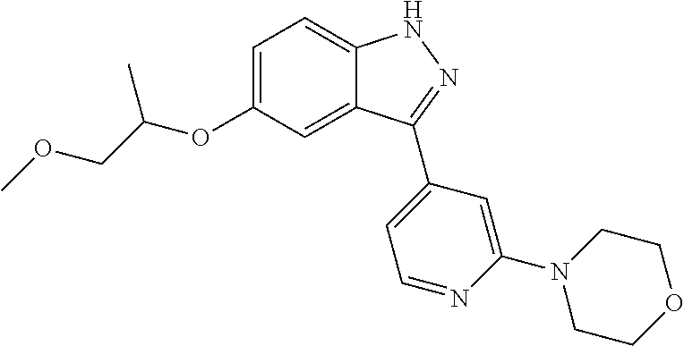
C1=C(OC(C)COC)C=C2C(=C1)NN=C2C1=CC=NC(N2CCOCC2)=C1
